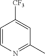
C1=CN=C(C)C=C1[CF3]
